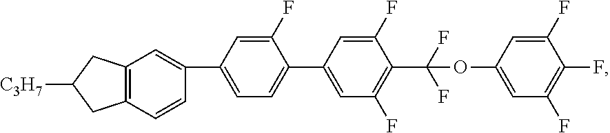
C12=C(C=CC(C3=CC=C(C4=CC(F)=C(C(F)(F)OC5=CC(F)=C(F)C(F)=C5)C(F)=C4)C(F)=C3)=C1)CC([C3H7])C2
